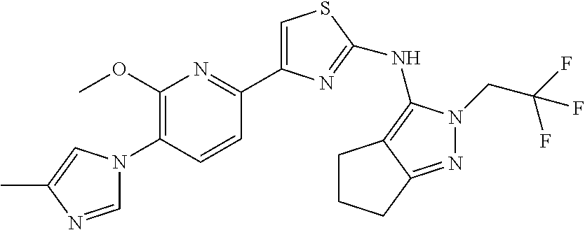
C1=NC(C)=CN1C1=C(OC)N=C(C2=CSC(NC3=C4C(=NN3CC(F)(F)F)CCC4)=N2)C=C1
